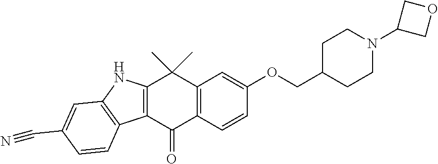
C12=C(C=CC(OCC3CCN(C4COC4)CC3)=C1)C(=O)C1=C(C2(C)C)NC2=C1C=CC(C#N)=C2
